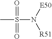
CS(N([E50])[R51])(=O)=O
